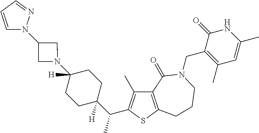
C12=C(SC(C(C3([H])CCC(N4CC(N5C=CC=N5)C4)([H])CC3)C)=C1C)CCCN(CC1=C(C)C=C(C)NC1=O)C2=O
